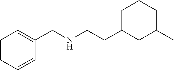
C1=CC=C(CNCCC2CC(C)CCC2)C=C1
